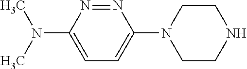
N1=NC(N(C)C)=CC=C1N1CCNCC1
